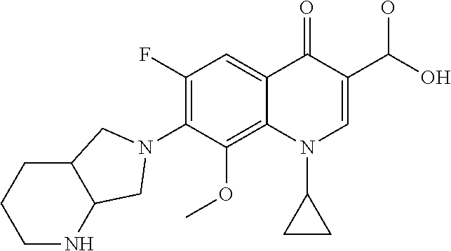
C1(F)=C(N2CC3C(CCCN3)C2)C(OC)=C2C(=C1)C(=O)C(C(O)O)=CN2C1CC1
